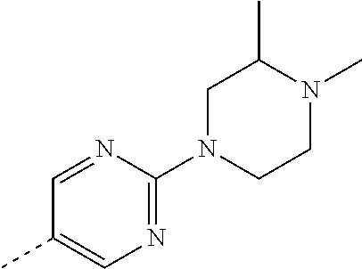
C1=NC(N2CCN(C)C(C)C2)=NC=C1C
